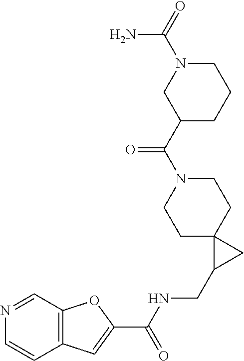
C12=C(C=NC=C1)OC(C(NCC1CC13CCN(C(C1CN(C(=O)N)CCC1)=O)CC3)=O)=C2
